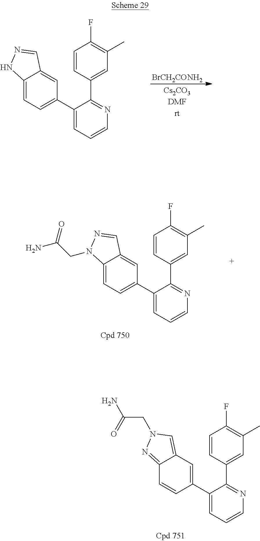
C1=CC(C2=NC=CC=C2C2=CC3=CN(CC(=O)N)N=C3C=C2)=CC(C)=C1F.C1=CC(C2=NC=CC=C2C2=CC=C3C(=C2)C=NN3)=CC(C)=C1F.[BrCH2CONH2].C1=CC(C2=NC=CC=C2C2=CC=C3C(=C2)C=NN3CC(N)=O)=CC(C)=C1F
